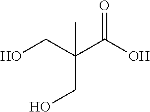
OCC(C(O)=O)(CO)C
